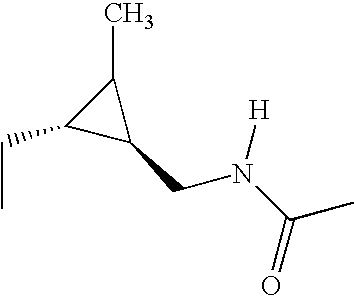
C1(CC)C(CN(C(C)=O)[H])C1C
